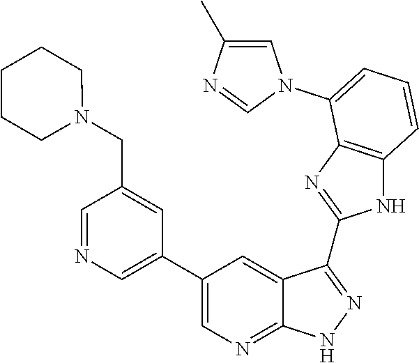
C1=NC=C(C2=CN=C3C(=C2)C(C2=NC4=C(N2)C=CC=C4N2C=C(C)N=C2)=NN3)C=C1CN1CCCCC1
